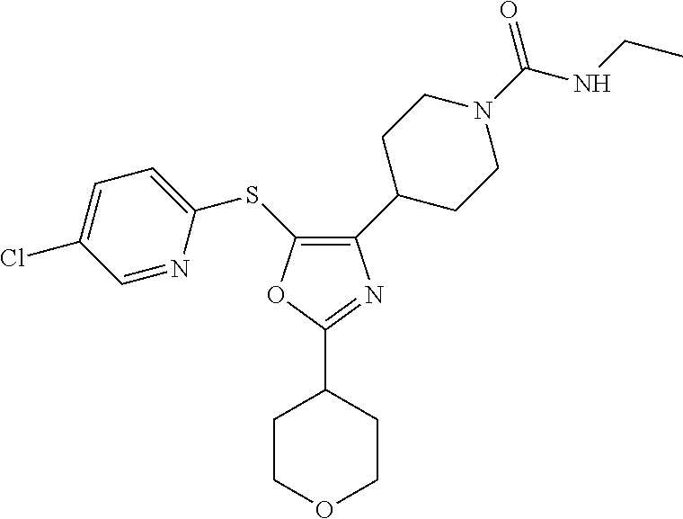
C1(C2CCN(C(=O)NCC)CC2)=C(SC2=CC=C(Cl)C=N2)OC(C2CCOCC2)=N1
